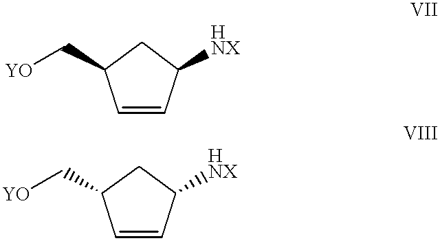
C1C(C[YO])C=CC1[HNX].C1C(C[YO])C=CC1[HNX]
